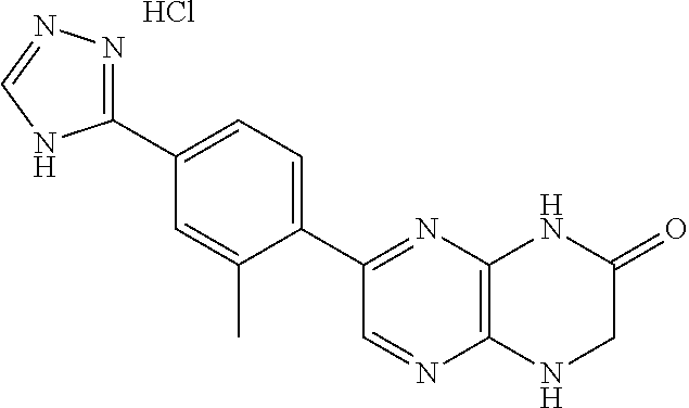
C1(C2=CC=C(C3=NN=CN3)C=C2C)=NC2=C(N=C1)NCC(=O)N2.Cl
